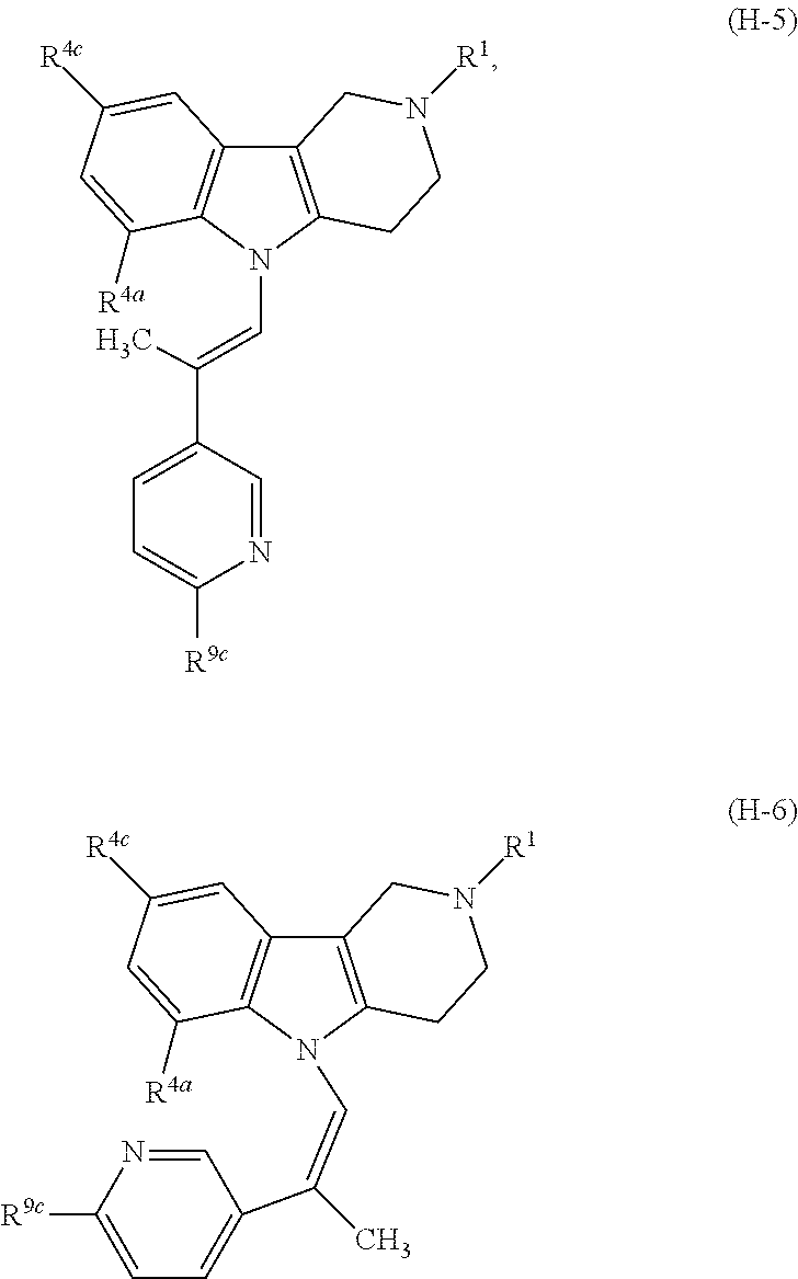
C12=C(N(C=C(C)C3=CC=C([R9c])N=C3)C3=C1C=C([R4c])C=C3[R4a])CCN([R1])C2.C12=C(CCN([R1])C1)N(C=C(C1=CC=C([R9c])N=C1)C)C1=C2C=C([R4c])C=C1[R4a]
